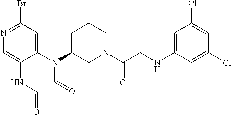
O=CN(C1CN(C(CNC2=CC(Cl)=CC(Cl)=C2)=O)CCC1)C1=CC(Br)=NC=C1NC=O
